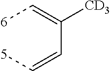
[6]C=C(C=C[5])[CD3]
